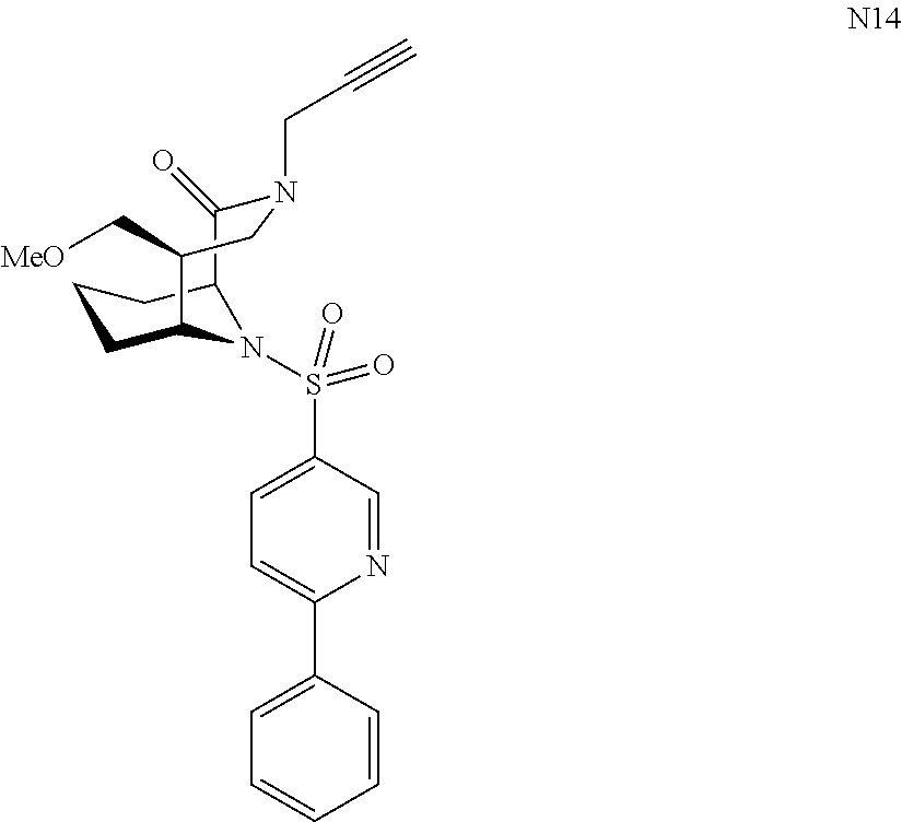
C1=C(S(=O)(=O)N2C3CCCC2C(=O)N(CC#C)CC3C[MeO])C=NC(C2=CC=CC=C2)=C1
